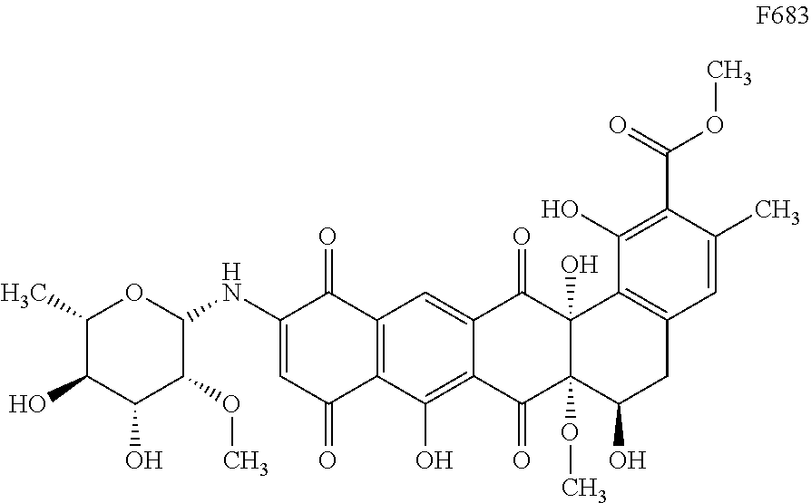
C1(C)C(O)C(O)C(OC)C(NC2=CC(=O)C3=C(C2=O)C=C2C(=C3O)C(=O)C3(OC)C(O)(C2=O)C2=C(CC3O)C=C(C)C(C(=O)OC)=C2O)O1
